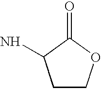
C1COC(=O)C1N
